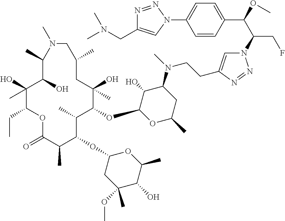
C1(O)(C)C(CC)OC(=O)C(C)C(OC2CC(OC)(C)C(O)C(C)O2)C(C)C(OC2OC(C)CC(N(C)CCC3=CN(C(C(OC)C4=CC=C(N5C=C(CN(C)C)N=N5)C=C4)CF)N=N3)C2O)C(O)(C)CC(C)CN(C)C(C)C1O
